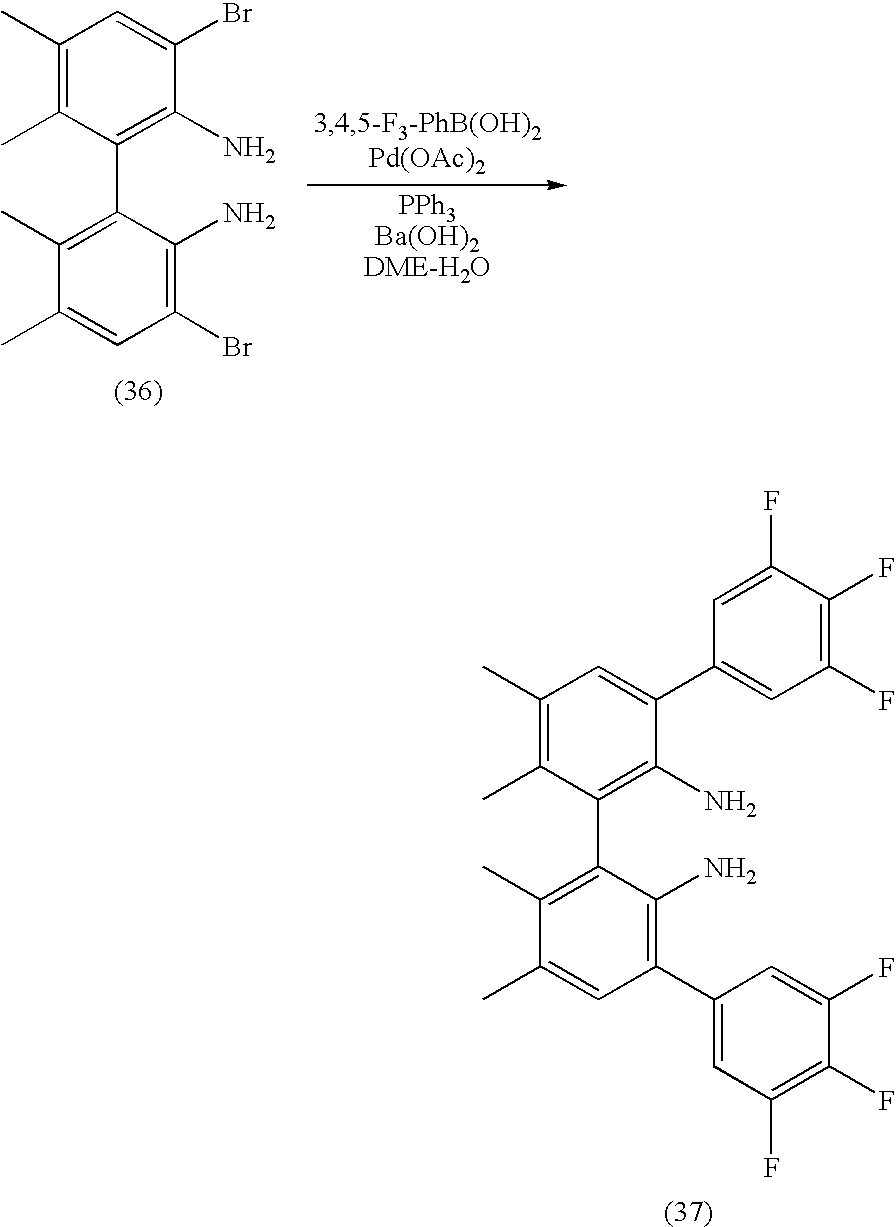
C1(C)=C(C)C(C2=C(C)C(C)=CC(Br)=C2N)=C(N)C(Br)=C1.C1(C)=C(C)C(C2=C(C)C(C)=CC(C3=CC(F)=C(F)C(F)=C3)=C2N)=C(N)C(C2=CC(F)=C(F)C(F)=C2)=C1
